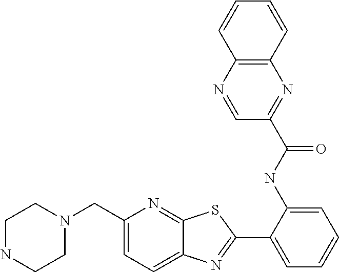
C1(C2=NC3=CC=C(CN4CCNCC4)N=C3S2)=CC=CC=C1NC(C1=NC2=C(N=C1)C=CC=C2)=O
